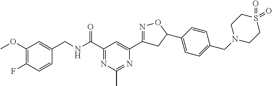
C1(OC)=C(F)C=CC(CNC(C2=NC(C)=NC(C3=NOC(C4=CC=C(CN5CCS(=O)(=O)CC5)C=C4)C3)=C2)=O)=C1
